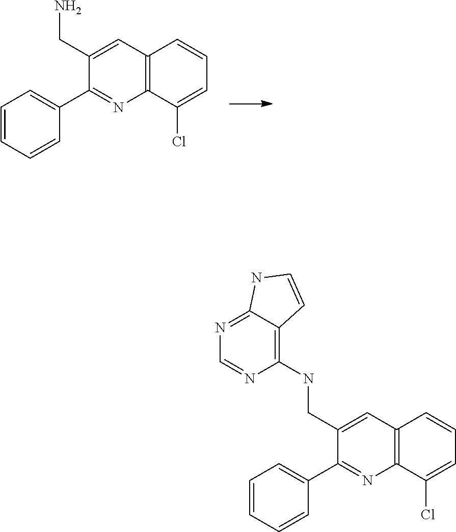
C12=C(C(Cl)=CC=C1)N=C(C1=CC=CC=C1)C(CN)=C2.N(C1=C2C(=NC=N1)NC=C2)CC1=CC2=C(C(Cl)=CC=C2)N=C1C1=CC=CC=C1
